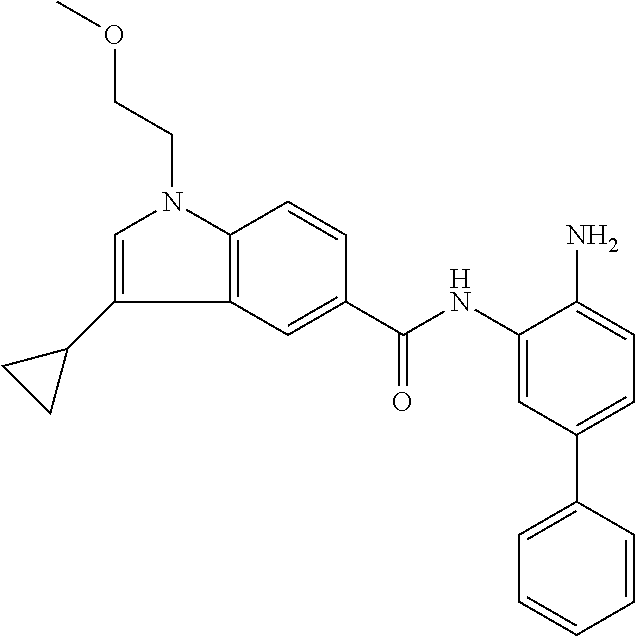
C1=C(C2CC2)C2=C(N1CCOC)C=CC(C(NC1=CC(C3=CC=CC=C3)=CC=C1N)=O)=C2
